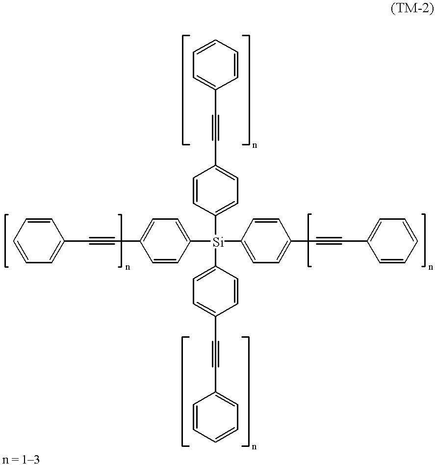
C1([Si](C2=CC=C(C#CC3=CC=CC=C3)C=C2)(C2=CC=C(C#CC3=CC=CC=C3)C=C2)C2=CC=C(C#CC3=CC=CC=C3)C=C2)=CC=C(C#CC2=CC=CC=C2)C=C1
